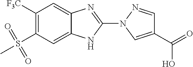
[F3C]C1=C(S(C)(=O)=O)C=C2C(=C1)N=C(N1C=C(C(=O)O)C=N1)N2
